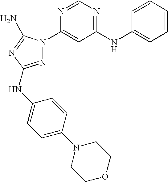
N1=C(NC2=CC=C(N3CCOCC3)C=C2)N=C(N)N1C1=CC(NC2=CC=CC=C2)=NC=N1
